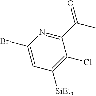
C1(Br)=CC([SiEt3])=C(Cl)C(C(C)=O)=N1
